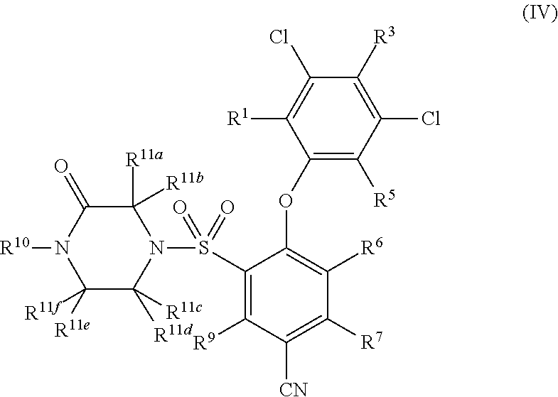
N1(S(C2=C([R9])C([CN])=C([R7])C([R6])=C2OC2=C([R5])C(Cl)=C([R3])C(Cl)=C2[R1])(=O)=O)C([R11a])([R11b])C(=O)N([R10])C([R11e])([R11f])C1([R11d])[R11c]
